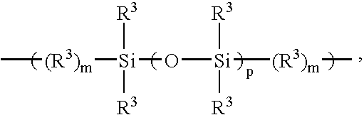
C[(R3)m][Si]([R3])([R3])O[Si]([R3])([R3])[(R3)m]C
